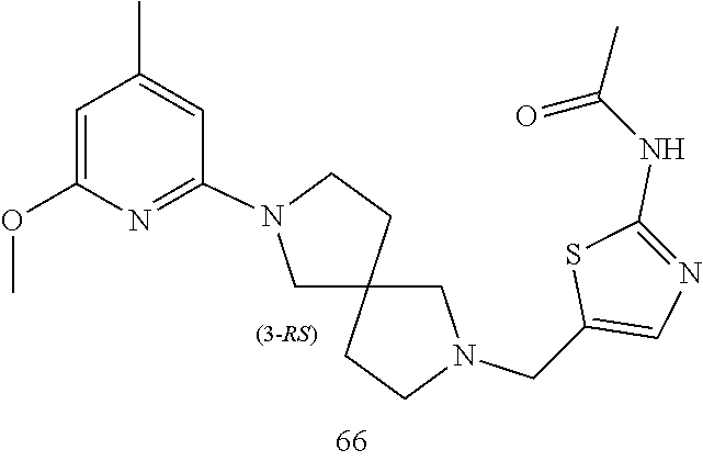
C12(CN(CC3=CN=C(NC(=O)C)S3)CC1)CCN(C1=NC(OC)=CC(C)=C1)C2
